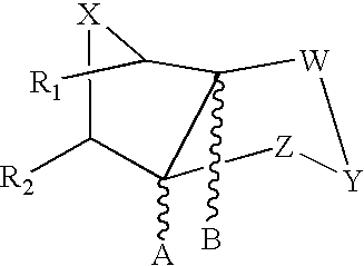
C1([R2])[X]C([R1])C2(B)C1([A])[Z][Y][W]2
